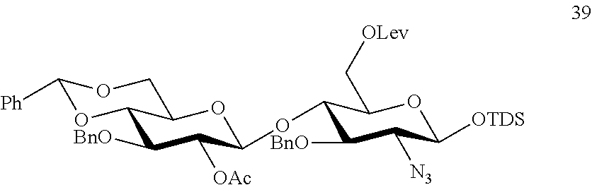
C1([Ph])OC2C([BnO])C([OAc])C(OC3C([BnO])C([N3])C([OTDS])OC3C[OLev])OC2CO1
